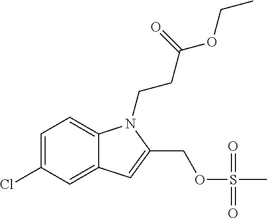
C1(Cl)=CC=C2C(=C1)C=C(COS(=O)(=O)C)N2CCC(OCC)=O
